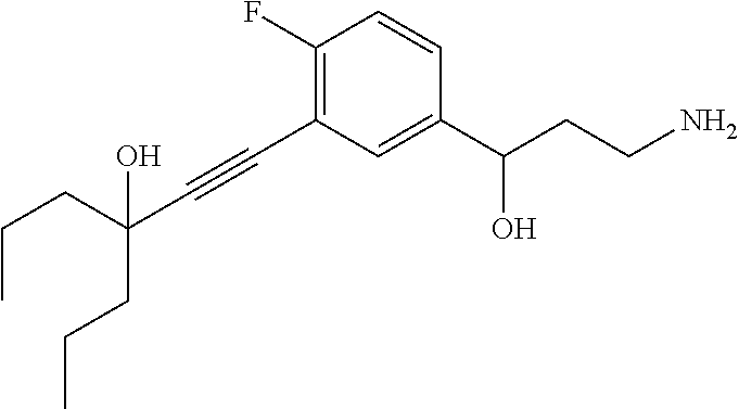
C1(F)=C(C#CC(CCC)(CCC)O)C=C(C(CCN)O)C=C1
